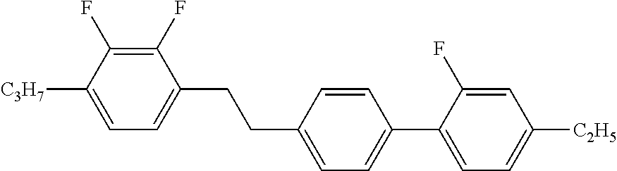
C1(F)=C(F)C([C3H7])=CC=C1CCC1=CC=C(C2=CC=C([C2H5])C=C2F)C=C1
